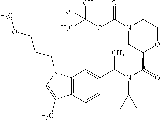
C(N(C(=O)C1OCCN(C(OC(C)(C)C)=O)C1)C1CC1)(C)C1=CC2=C(C=C1)C(C)=CN2CCCOC
